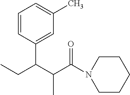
C1=CC(C(C(C(N2CCCCC2)=O)C)CC)=CC(C)=C1
